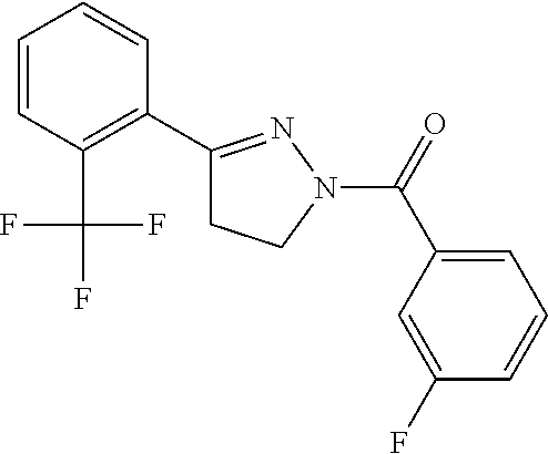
C1=CC(C(F)(F)F)=C(C2=NN(C(C3=CC=CC(F)=C3)=O)CC2)C=C1
